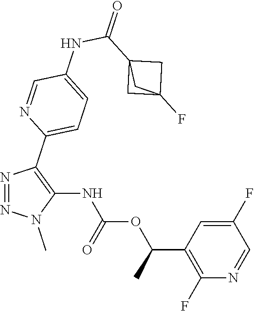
N1=NC(C2=CC=C(NC(C34CC(F)(C3)C4)=O)C=N2)=C(NC(OC(C2=C(F)N=CC(F)=C2)C)=O)N1C
